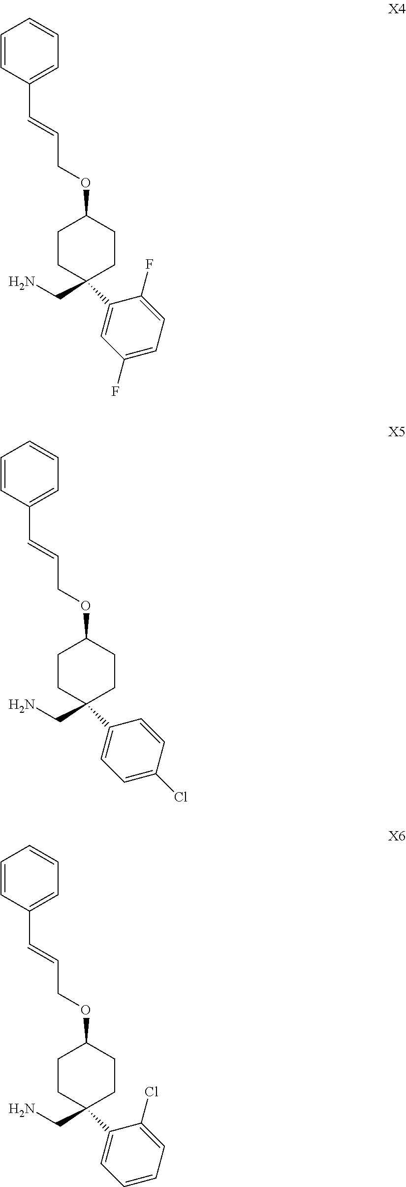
C1=CC(C=CCOC2CCC(CN)(C3=CC(F)=CC=C3F)CC2)=CC=C1.C1=CC(C=CCOC2CCC(CN)(C3=CC=C(Cl)C=C3)CC2)=CC=C1.C1=CC(C=CCOC2CCC(CN)(C3=CC=CC=C3Cl)CC2)=CC=C1
